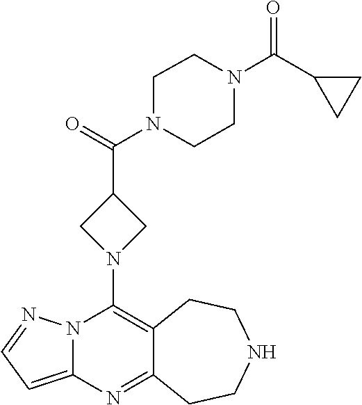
C12=C(N3CC(C(=O)N4CCN(C(=O)C5CC5)CC4)C3)N3C(=CC=N3)N=C1CCNCC2
